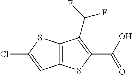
C12=C(SC(C(O)=O)=C1C(F)F)C=C(Cl)S2
